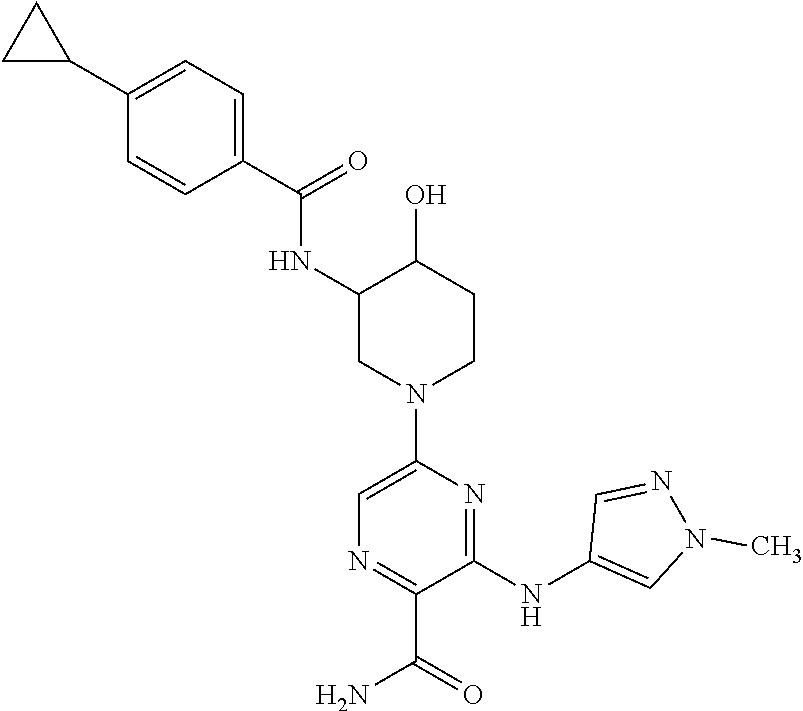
C1(C(=O)NC2CN(C3=CN=C(C(=O)N)C(NC4=CN(C)N=C4)=N3)CCC2O)=CC=C(C2CC2)C=C1
